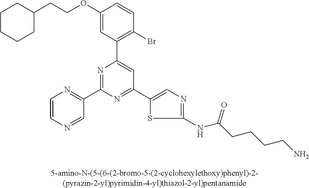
C1(OCCC2CCCCC2)=CC(C2=CC(C3=CN=C(NC(CCCCN)=O)S3)=NC(C3=NC=CN=C3)=N2)=C(Br)C=C1
